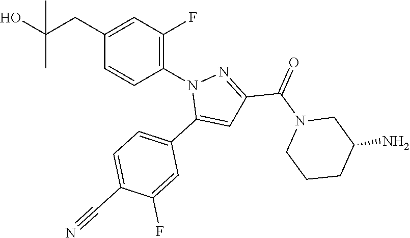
C1=C(C#N)C(F)=CC(C2=CC(C(=O)N3CCCC(N)C3)=NN2C2=C(F)C=C(CC(O)(C)C)C=C2)=C1
